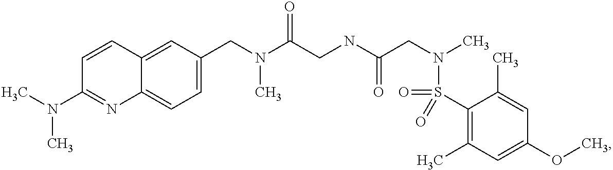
C1(CN(C(CNC(CN(C)S(C2=C(C)C=C(OC)C=C2C)(=O)=O)=O)=O)C)=CC=C2C(=C1)C=CC(N(C)C)=N2
